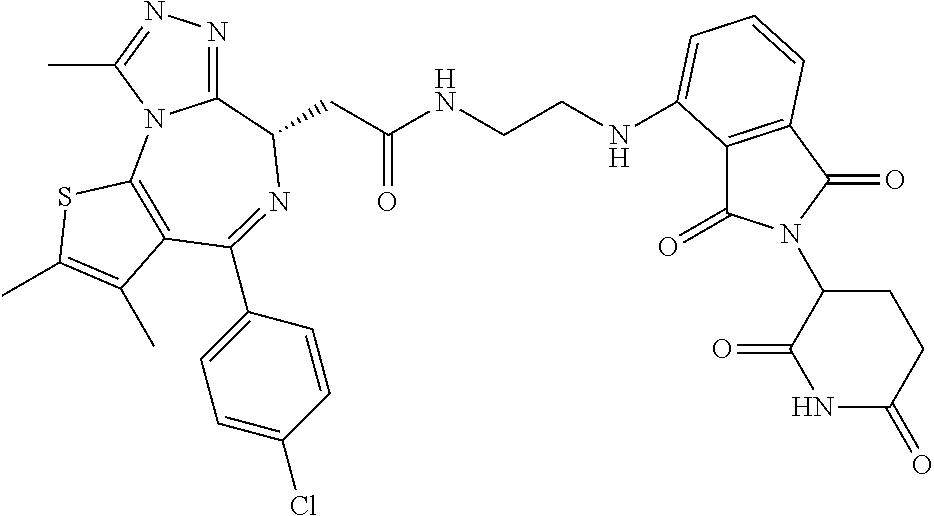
C12=NN=C(C)N1C1=C(C(C3=CC=C(Cl)C=C3)=NC2CC(NCCNC2=CC=CC3=C2C(=O)N(C2C(=O)NC(=O)CC2)C3=O)=O)C(C)=C(C)S1
